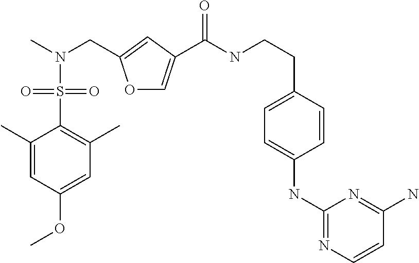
O1C=C(C(NCCC2=CC=C(NC3=NC=CC(N)=N3)C=C2)=O)C=C1CN(C)S(C1=C(C)C=C(OC)C=C1C)(=O)=O
